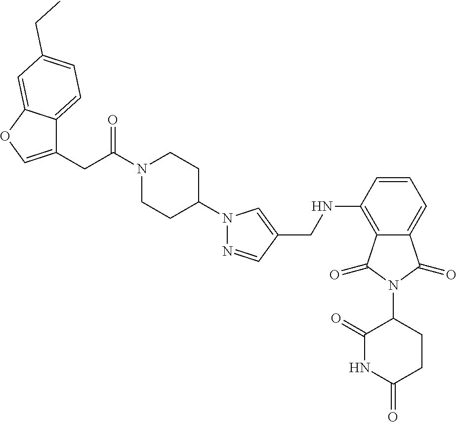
C(NC1=C2C(=CC=C1)C(=O)N(C1C(=O)NC(=O)CC1)C2=O)C1=CN(C2CCN(C(CC3=COC4=CC(CC)=CC=C34)=O)CC2)N=C1
